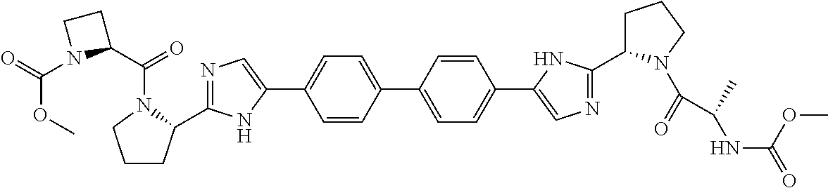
C1=CC(C2=CC=C(C3=CN=C(C4CCCN4C(C(NC(OC)=O)C)=O)N3)C=C2)=CC=C1C1=CN=C(C2CCCN2C(C2CCN2C(=O)OC)=O)N1
